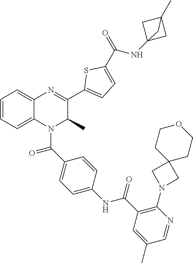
C1=CC=C2C(=C1)N=C(C1=CC=C(C(=O)NC34CC(C)(C3)C4)S1)C(C)N2C(C1=CC=C(NC(C2=C(N3CC4(C3)CCOCC4)N=CC(C)=C2)=O)C=C1)=O
